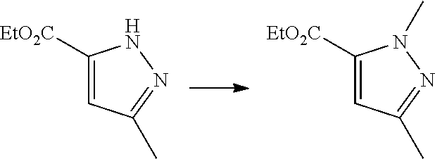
C1=C([EtO2C])NN=C1C.C1=C([EtO2C])N(C)N=C1C
